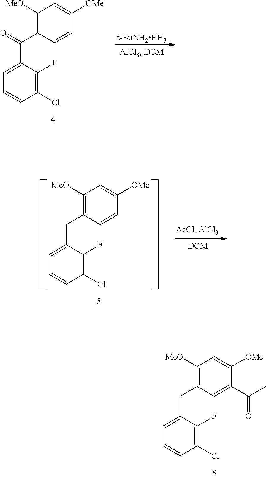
[t-BuNH2BH3].C1([MeO])=C(C(C2=CC=CC(Cl)=C2F)=O)C=CC([OMe])=C1.C1([MeO])=C(CC2=CC=CC(Cl)=C2F)C=CC([OMe])=C1.C1([MeO])=C(CC2=CC=CC(Cl)=C2F)C=C(C(C)=O)C([OMe])=C1
